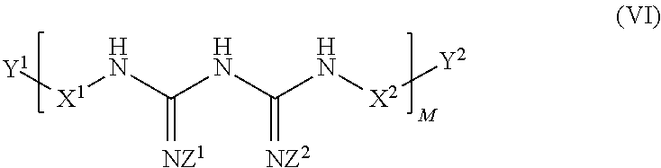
[Y1][X1]NC(NC(N[X2][Y2])=[NZ2])=[NZ1]
